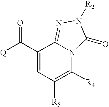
[Q]C(C1=CC([R5])=C([R4])N2C1=NN([R2])C2=O)=O
